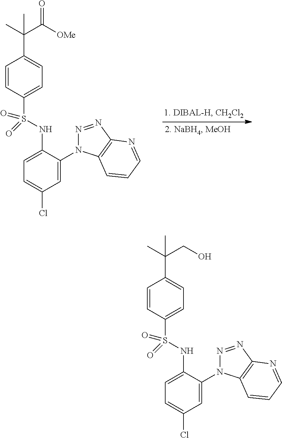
C1=CC(S(NC2=CC=C(Cl)C=C2N2N=NC3=C2C=CC=N3)(=O)=O)=CC=C1C(C)(C(=O)[OMe])C.C1=CC(S(NC2=CC=C(Cl)C=C2N2N=NC3=C2C=CC=N3)(=O)=O)=CC=C1C(C)(CO)C
